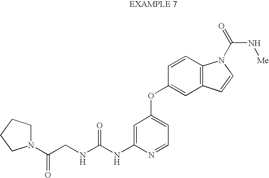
C1=C(NC(NCC(N2CCCC2)=O)=O)N=CC=C1OC1=CC2=C(C=C1)N(C(N[Me])=O)C=C2
